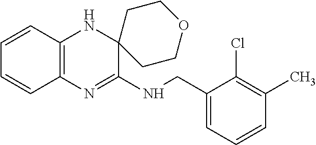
C1=CC2=C(C=C1)N=C(NCC1=CC=CC(C)=C1Cl)C1(N2)CCOCC1
